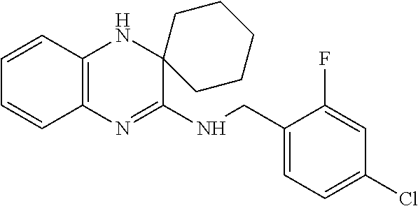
C1=CC2=C(C=C1)N=C(NCC1=CC=C(Cl)C=C1F)C1(N2)CCCCC1
